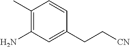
C1(C)=C(N)C=C(CC[CN])C=C1
